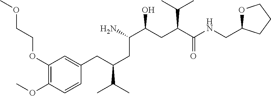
COCCOC1=C(OC)C=CC(CC(CC(C(CC(C(NCC2OCCC2)=O)C(C)C)O)N)C(C)C)=C1
